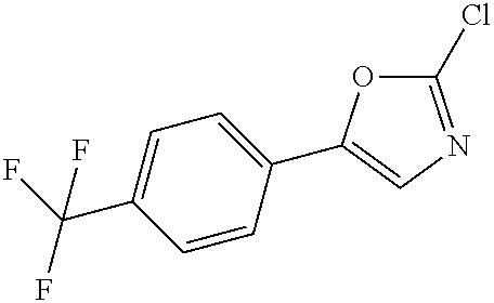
C1=C(C(F)(F)F)C=CC(C2=CN=C(Cl)O2)=C1
